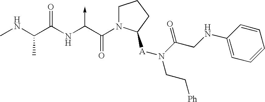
C(NC)(C(NC(C(N1CCCC1[A]N(CC[Ph])C(CNC1=CC=CC=C1)=O)=O)->C)=O)C
